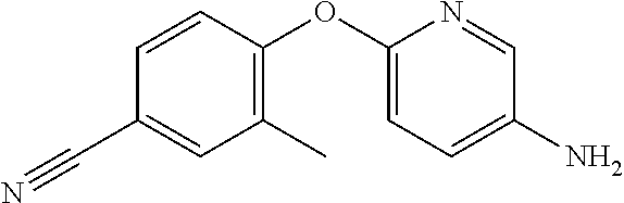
C1(OC2=CC=C(N)C=N2)=C(C)C=C(C#N)C=C1
